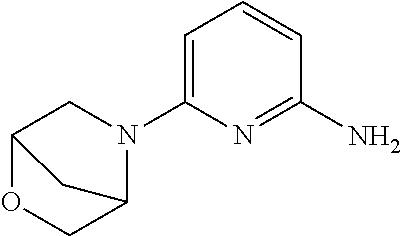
C1=C(N2CC3OCC2C3)N=C(N)C=C1
